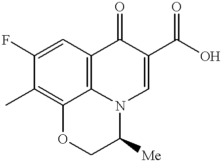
C1(F)=CC2=C3C(=C1C)OCC([Me])N3C=C(C(O)=O)C2=O
